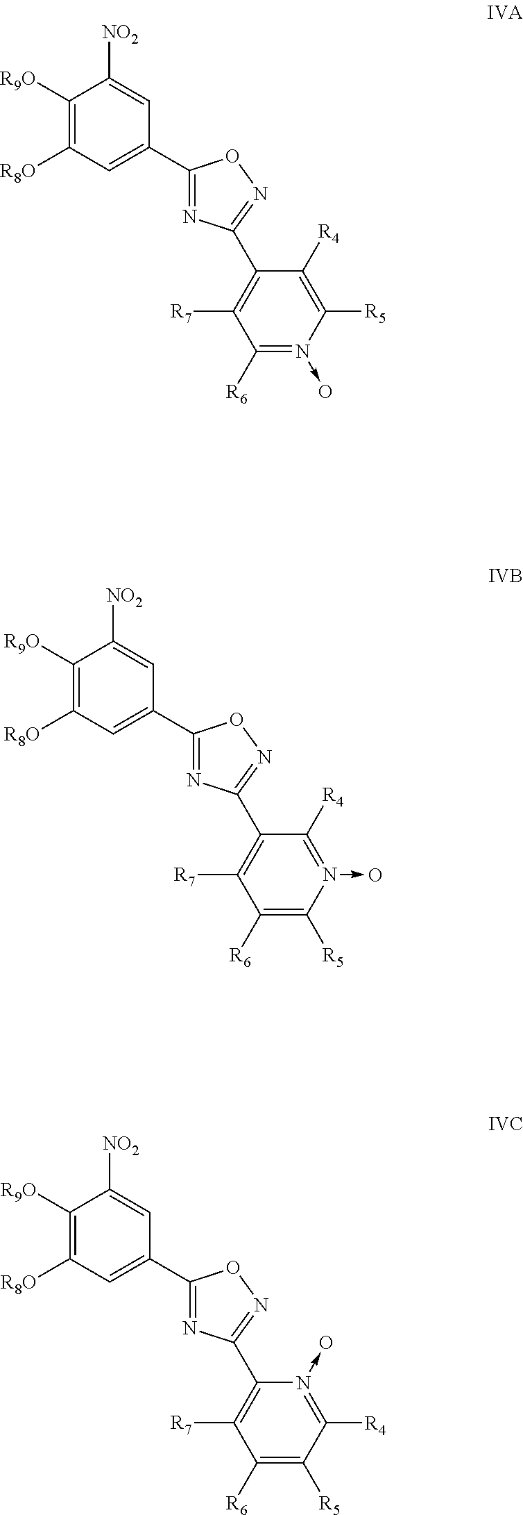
C1([R9O])=C([R8O])C=C(C2=NC(C3=C([R7])C([R6])=N(->O)C([R5])=C3[R4])=NO2)C=C1[NO2].C1([R9O])=C([R8O])C=C(C2=NC(C3=C([R7])C([R6])=C([R5])N(->O)=C3[R4])=NO2)C=C1[NO2].C1([R9O])=C([R8O])C=C(C2=NC(C3=C([R7])C([R6])=C([R5])C([R4])=N3->O)=NO2)C=C1[NO2]
